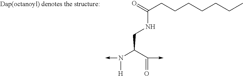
O=C(CCCCCCC)NCC(N(->C)[H])C(=O)->C
